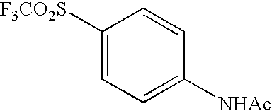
C1([F3CO2S])=CC=C([NHAc])C=C1
